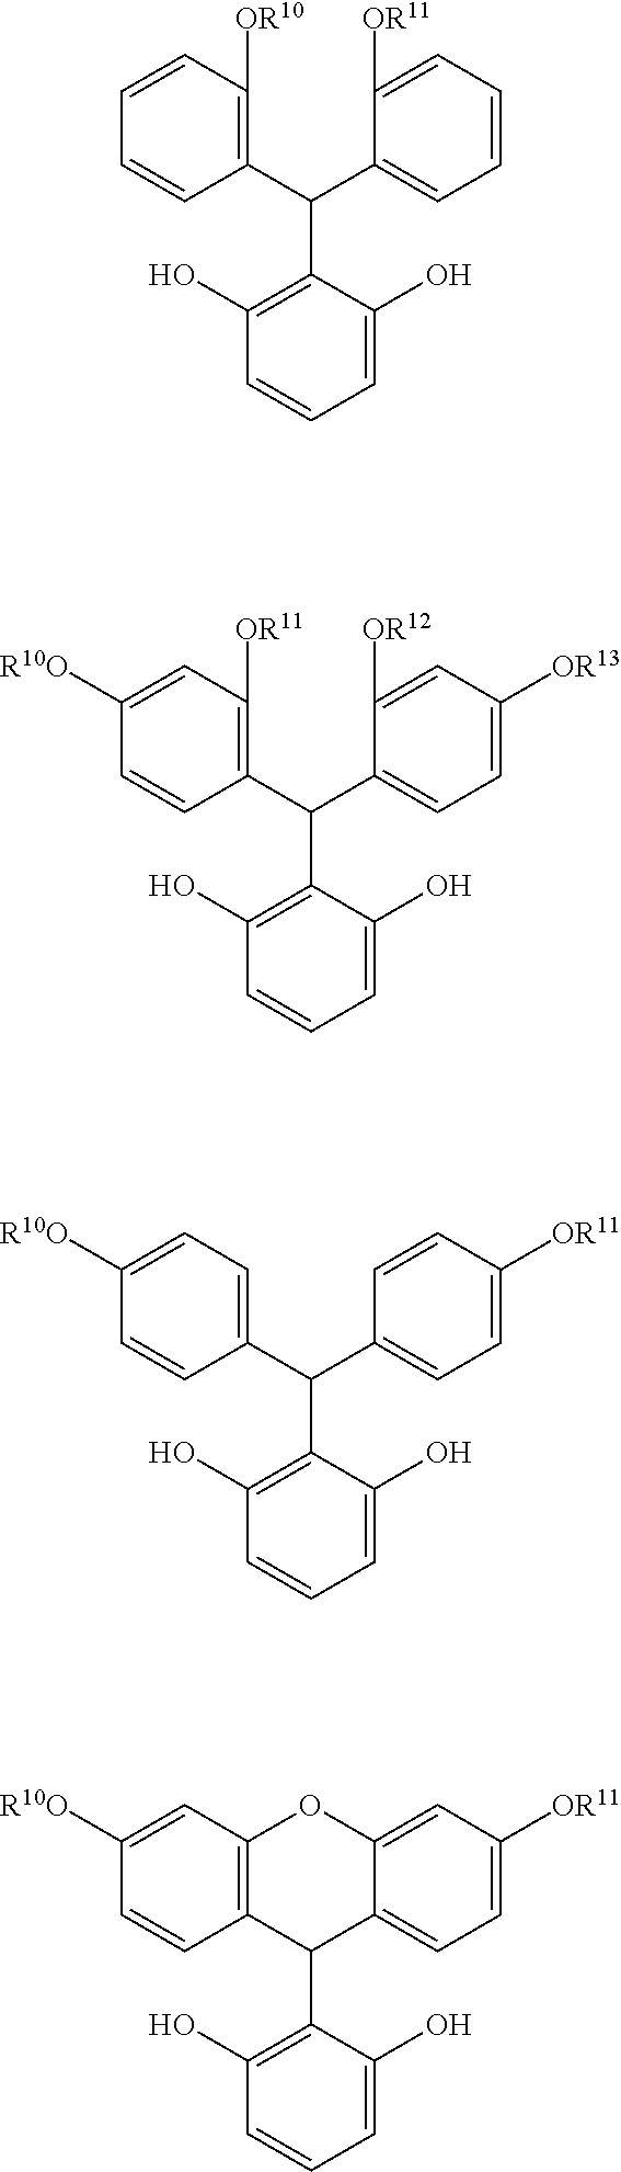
C1(C(C2=C([OR10])C=CC=C2)C2=C(O)C=CC=C2O)=CC=CC=C1[OR11].C1(C(C2=C([OR11])C=C([R10O])C=C2)C2=C(O)C=CC=C2O)=CC=C([OR13])C=C1[OR12].C1(C(C2=CC=C([R10O])C=C2)C2=C(O)C=CC=C2O)=CC=C([OR11])C=C1.C12=CC=C([OR11])C=C1OC1=C(C=CC([R10O])=C1)C2C1=C(O)C=CC=C1O
